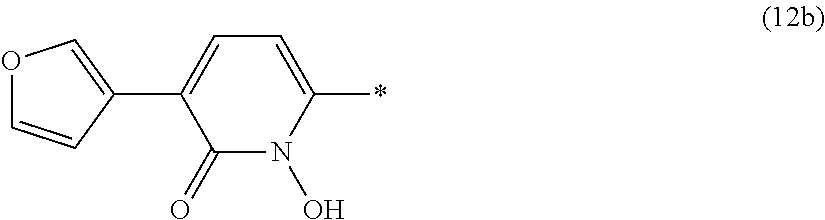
O1C=CC(C2=CC=C(*)N(O)C2=O)=C1
